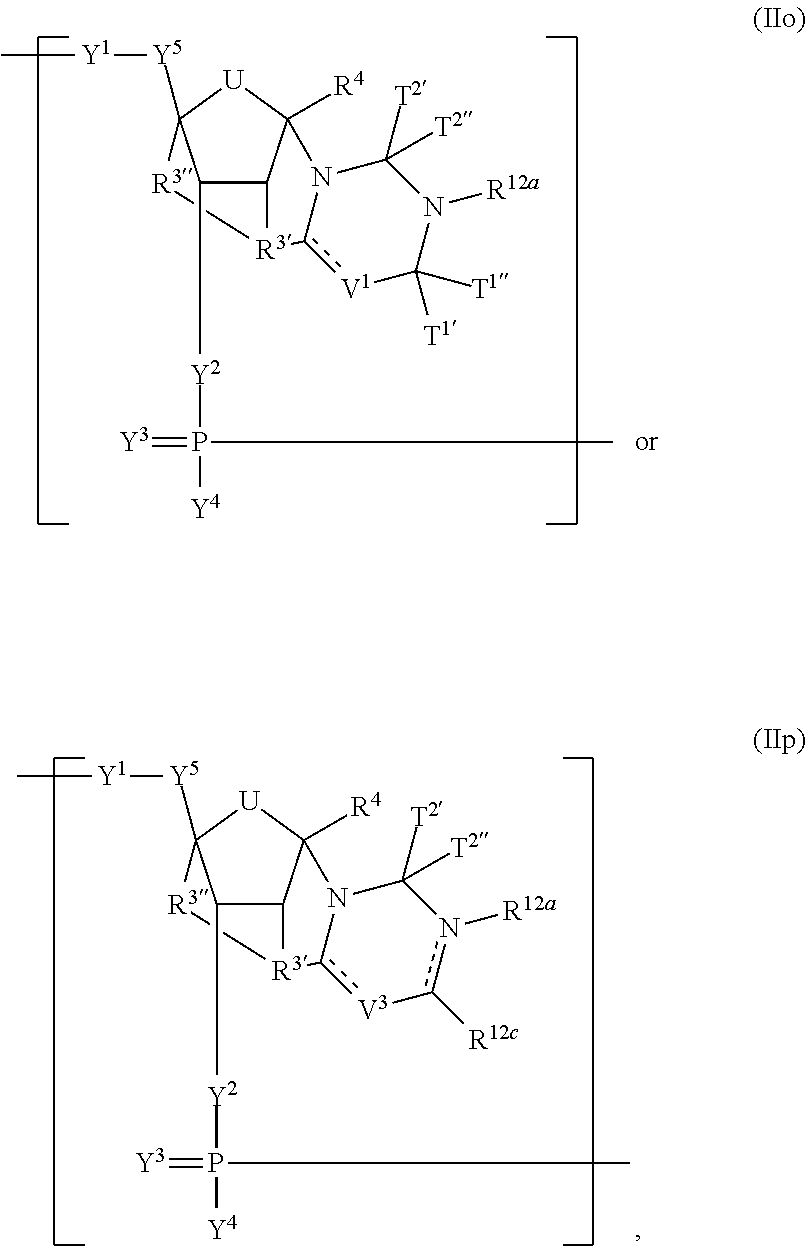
C1([Y2]P(=[Y3])([Y4])C)C2C3([R4])[U]C1([Y5][Y1]C)[R3][R3]2c1[V3]-c([R12c])n([R12a])C([T2])([T2])N31.C1([Y2]P(=[Y3])([Y4])C)C2C3([R4])[U]C1([Y5][Y1]C)[R3][R3]2c1[V1]C([T1])([T1])N([R12a])C([T2])([T2])N31
